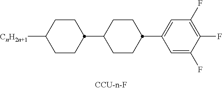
C1CC([CnH2n+1])CCC1C1CCC(C2=CC(F)=C(F)C(F)=C2)CC1
